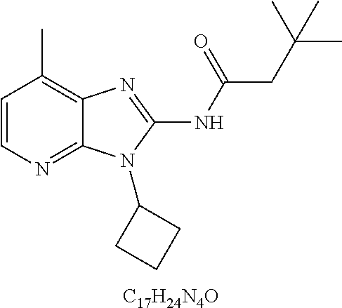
C1=CN=C2C(=C1C)N=C(NC(CC(C)(C)C)=O)N2C1CCC1.[C17H24N4O]
